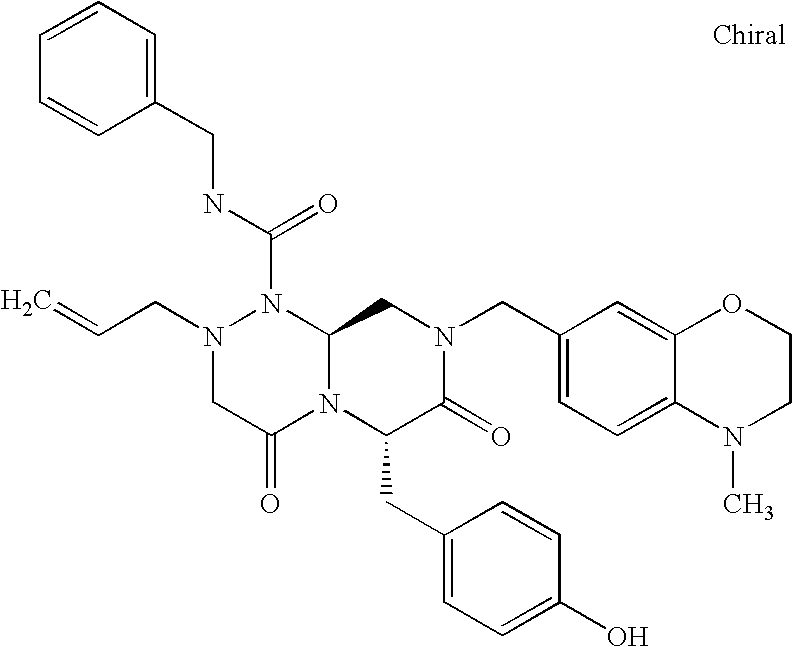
C(N1CC(=O)N2C(N1C(NCC1=CC=CC=C1)=O)CN(CC1=CC=C3C(=C1)OCCN3C)C(=O)C2CC1=CC=C(O)C=C1)C=C
